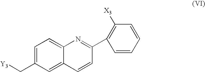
C1=C(C[Y3])C=C2C(=C1)N=C(C1=C([X3])C=CC=C1)C=C2
